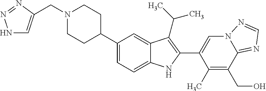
C(N1CCC(C2=CC=C3C(=C2)C(C(C)C)=C(C2=CN4C(=NC=N4)C(CO)=C2C)N3)CC1)C1=CNN=N1
